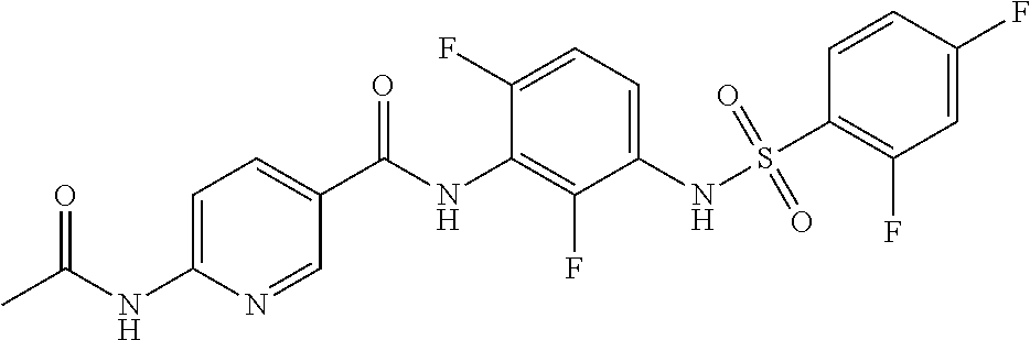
S(NC1=CC=C(F)C(NC(C2=CC=C(NC(C)=O)N=C2)=O)=C1F)(=O)(=O)C1=C(F)C=C(F)C=C1
